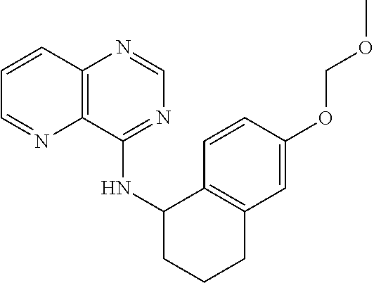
C1=NC2=C(C=C1)N=CN=C2NC1CCCC2=C1C=CC(OCOC)=C2
